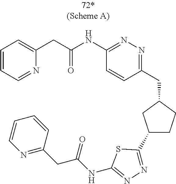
C1(C2=NN=C(NC(CC3=NC=CC=C3)=O)S2)CCC(CC2=NN=C(NC(CC3=CC=CC=N3)=O)C=C2)C1
